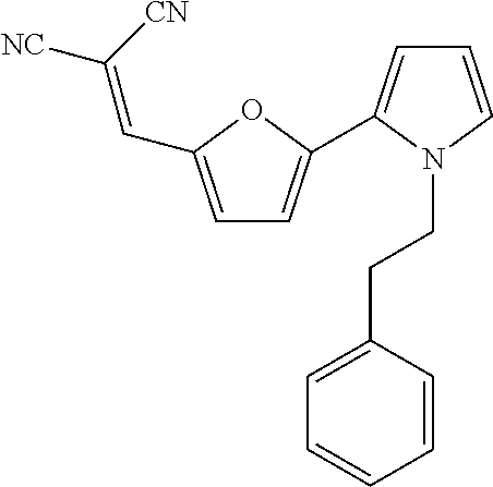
C1=CN(CCC2=CC=CC=C2)C(C2=CC=C(C=C([NC])[CN])O2)=C1
